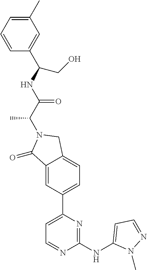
C1(=O)C2=CC(C3=CC=NC(NC4=CC=NN4C)=N3)=CC=C2CN1C(C(NC(CO)C1=CC(C)=CC=C1)=O)C
